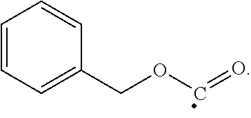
C1=CC=C(COC=O)C=C1
